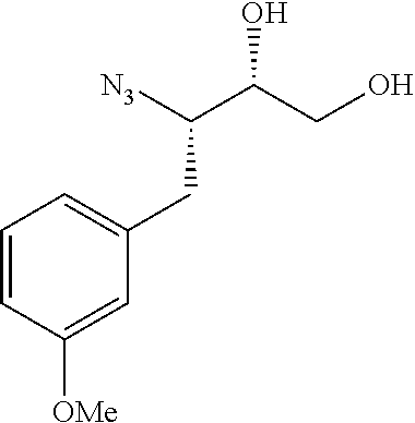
OCC(C([N3])CC1=CC=CC([OMe])=C1)O
